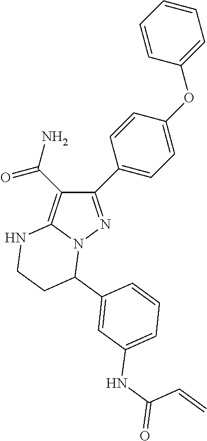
C1(C2=CC=C(OC3=CC=CC=C3)C=C2)=NN2C(=C1C(N)=O)NCCC2C1=CC(NC(=O)C=C)=CC=C1
